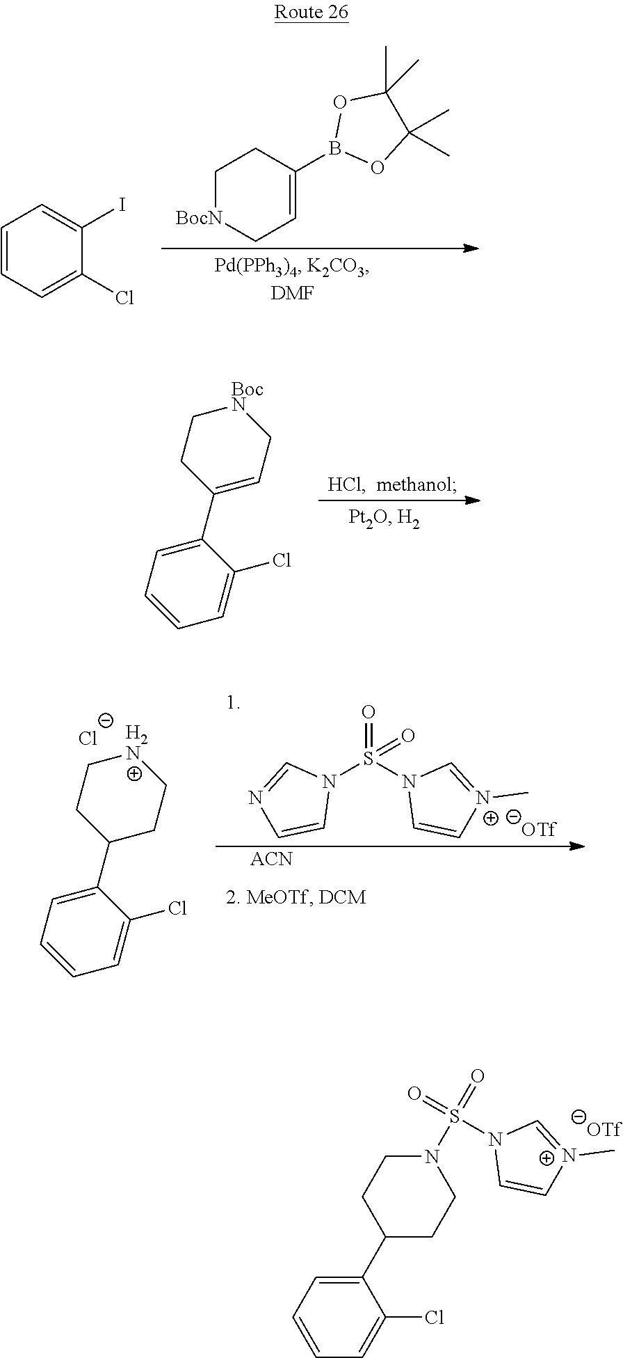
C1C(C2=CC=CC=C2Cl)CCN(S(N2C=C[N+](C)=C2)(=O)=O)C1.C1C(C2=CC=CC=C2Cl)=CC[BocN]C1.N1(S(N2C=C[N+](C)=C2)(=O)=O)C=NC=C1.[ACN].[Cl-].C1C(C2=CC=CC=C2Cl)CC[H2N]C1.C1[BocN]CC=C(B2OC(C)(C)C(C)(C)O2)C1.C1=CC=C(Cl)C(I)=C1
